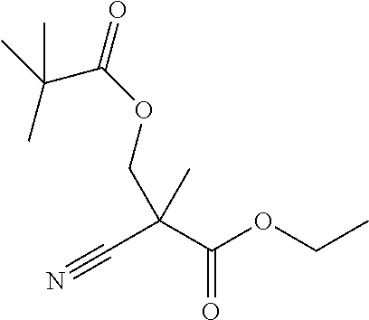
C(C(C(OCC)=O)(COC(=O)C(C)(C)C)C)#N
